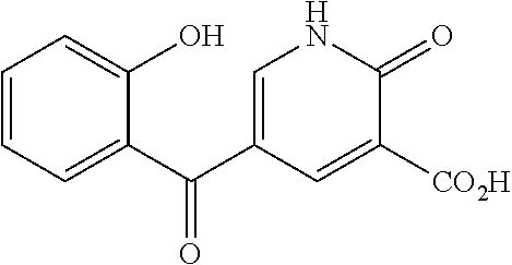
C1=C(O)C(C(C2=CNC(=O)C([CO2H])=C2)=O)=CC=C1
